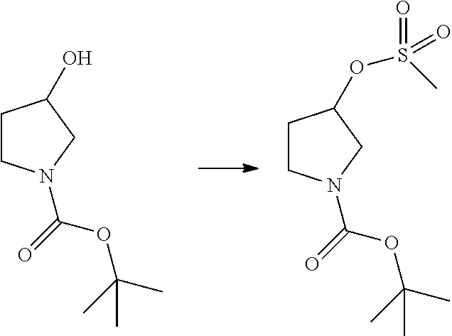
C1CN(C(=O)OC(C)(C)C)CC1O.C1CN(C(=O)OC(C)(C)C)CC1OS(=O)(C)=O
